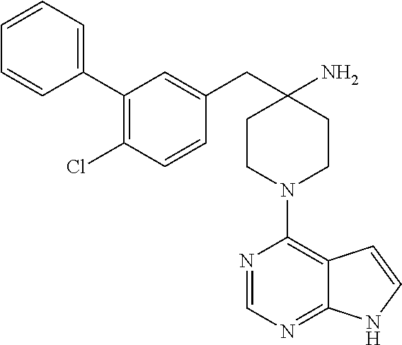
C12=NC=NC(N3CCC(N)(CC4=CC(C5=CC=CC=C5)=C(Cl)C=C4)CC3)=C1C=CN2
